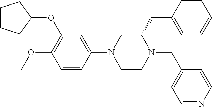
C1CCC(OC2=C(OC)C=CC(N3CCN(CC4=CC=NC=C4)C(CC4=CC=CC=C4)C3)=C2)C1
